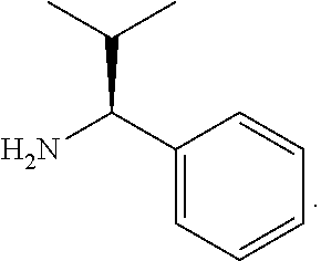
C(C1=CC=CC=C1)(N)C(C)C
